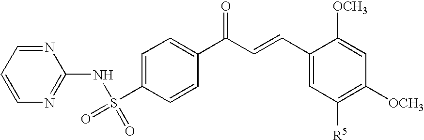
C1=C(S(=O)(NC2=NC=CC=N2)=O)C=CC(C(C=CC2=CC([R5])=C([OCH3])C=C2[OCH3])=O)=C1
